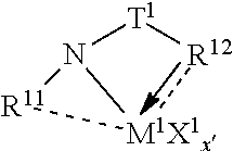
N12[T1][R12][M1X1x]1[R11]2
